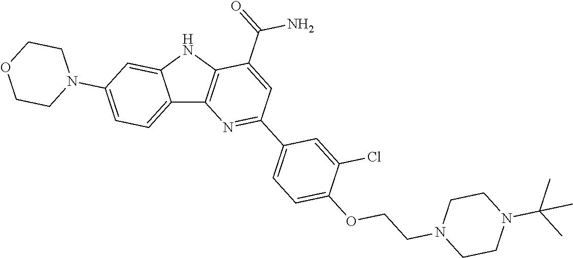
C12=CC=C(N3CCOCC3)C=C1NC1=C2N=C(C2=CC=C(OCCN3CCN(C(C)(C)C)CC3)C(Cl)=C2)C=C1C(=O)N
